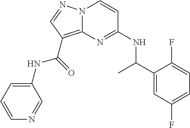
N(C1=NC2=C(C(NC3=CC=CN=C3)=O)C=NN2C=C1)C(C1=CC(F)=CC=C1F)C
